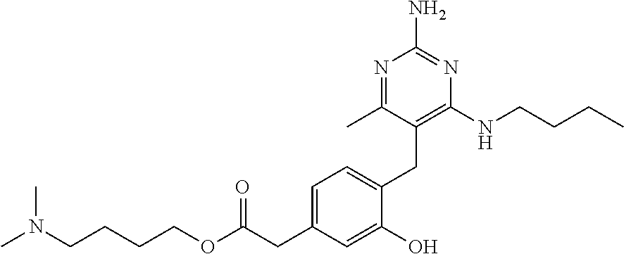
CN(CCCCOC(CC1=CC=C(CC2=C(NCCCC)N=C(N)N=C2C)C(O)=C1)=O)C
